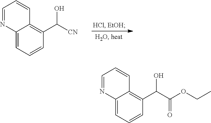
C12=CC=CC(C(O)[CN])=C1C=CC=N2.C12=CC=CC(C(O)C(=O)OCC)=C1C=CC=N2
